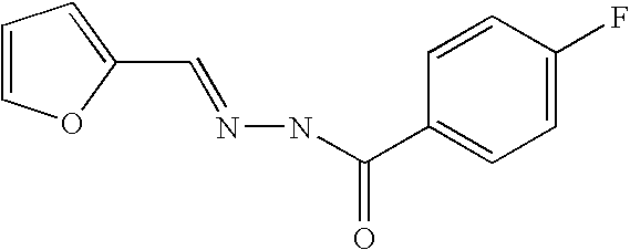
C1(C=NNC(C2=CC=C(F)C=C2)=O)=CC=CO1
